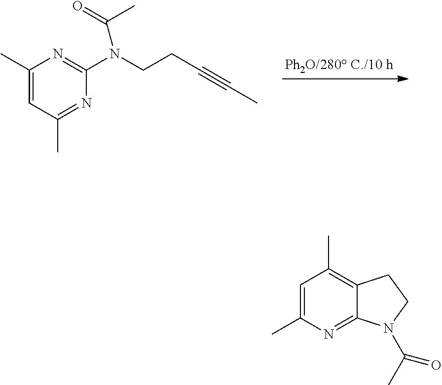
C1(C)=CC(C)=NC(N(CCC#CC)C(C)=O)=N1.C1=C(C)N=C2C(=C1C)CCN2C(=O)C
